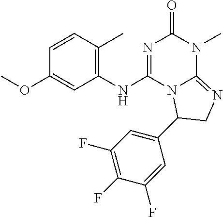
C1=CC(C)=C(NC2=NC(=O)N(C)C3=NCC(C4=CC(F)=C(F)C(F)=C4)N23)C=C1OC
